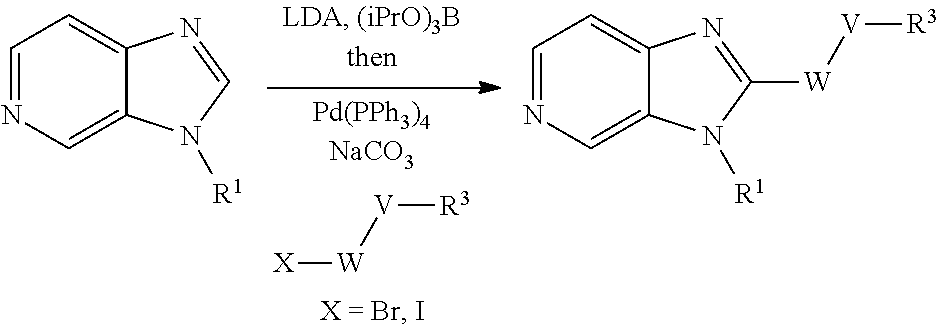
[X][W][V][R3].C1=NC=C2C(=C1)N=C([W][V][R3])N2[R1].C1=NC=C2C(=C1)N=CN2[R1]
